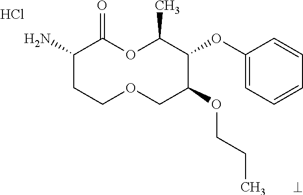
Cl.NC1CCOCC(OCCC)C(OC2=CC=CC=C2)C(C)OC1=O
